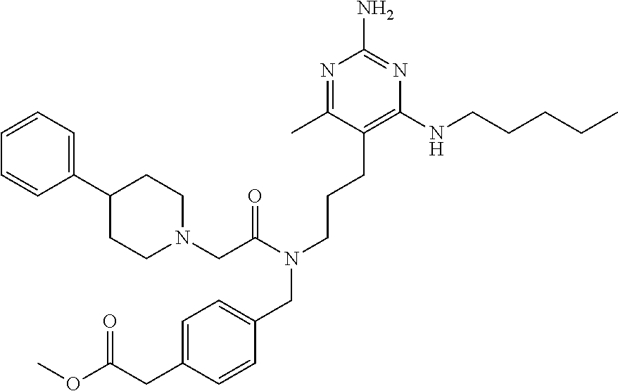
N1=C(C)C(CCCN(C(CN2CCC(C3=CC=CC=C3)CC2)=O)CC2=CC=C(CC(OC)=O)C=C2)=C(NCCCCC)N=C1N
